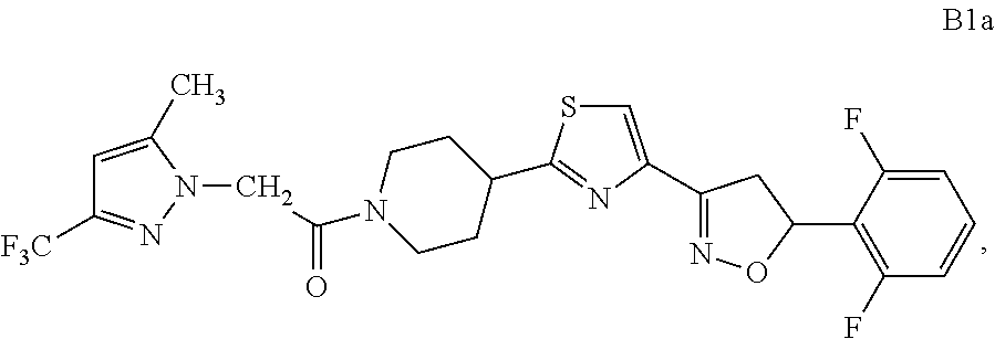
C1=C(C)N(CC(=O)N2CCC(C3=NC(C4=NOC(C5=C(F)C=CC=C5F)C4)=CS3)CC2)N=C1[F3C]
